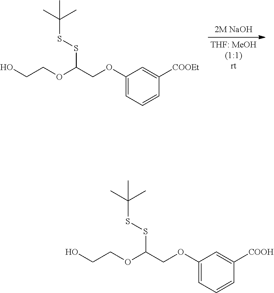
C1(OCC(OCCO)SSC(C)(C)C)=CC=CC([COOEt])=C1.C1(OCC(OCCO)SSC(C)(C)C)=CC=CC([COOH])=C1
